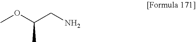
COC(CN)C
